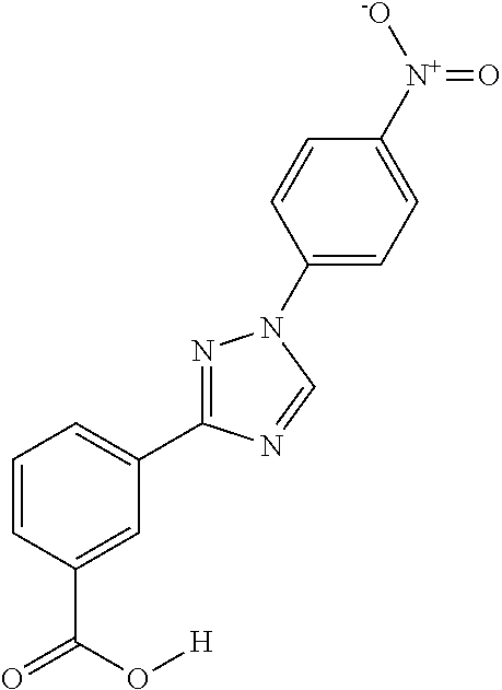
C1=CC=C(C2=NN(C3=CC=C([N+]([-O])=O)C=C3)C=N2)C=C1C(=O)O[H]
